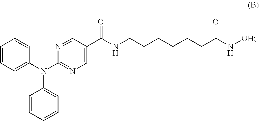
C1(N(C2=NC=C(C(NCCCCCCC(N[OH])=O)=O)C=N2)C2=CC=CC=C2)=CC=CC=C1
